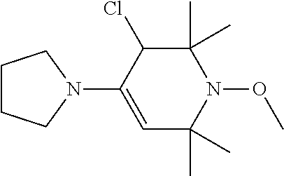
C1CCN(C2=CC(C)(C)N(OC)C(C)(C)C2Cl)C1
